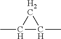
CC1C(C)C1
